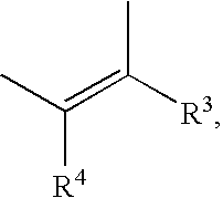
CC(=C([R3])C)[R4]
